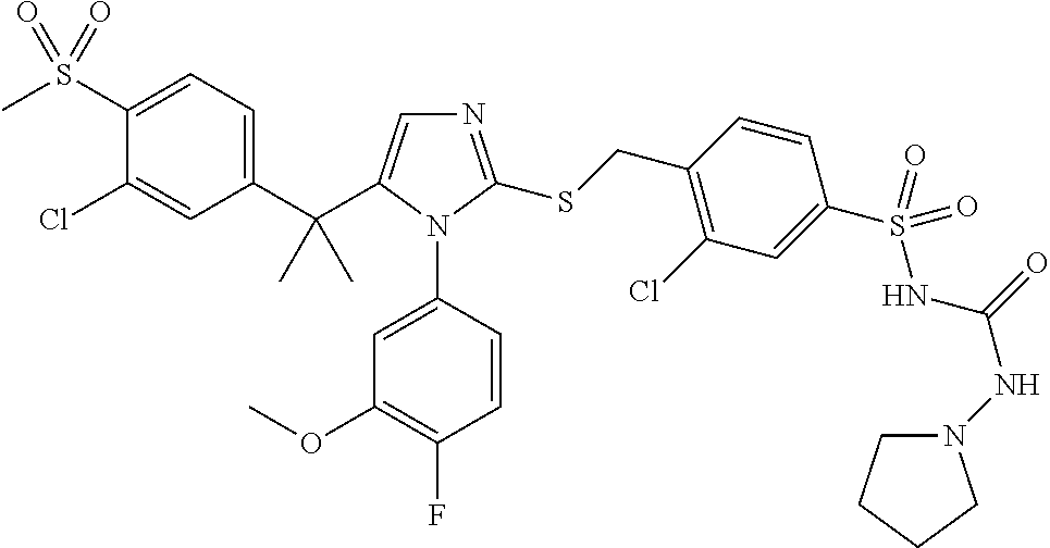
C1(C(C)(C)C2=CN=C(SCC3=C(Cl)C=C(S(NC(NN4CCCC4)=O)(=O)=O)C=C3)N2C2=CC(OC)=C(F)C=C2)=CC=C(S(C)(=O)=O)C(Cl)=C1
